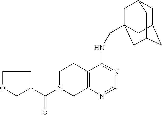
C12=C(N=CN=C1NCC13CC4CC(CC(C1)C4)C3)CN(C(C1CCOC1)=O)CC2
